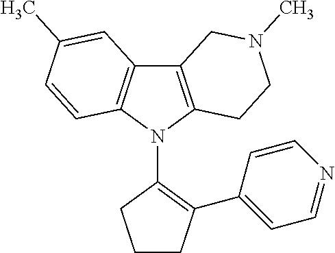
C12=C(N(C3=C(C4=CC=NC=C4)CCC3)C3=C1C=C(C)C=C3)CCN(C)C2
